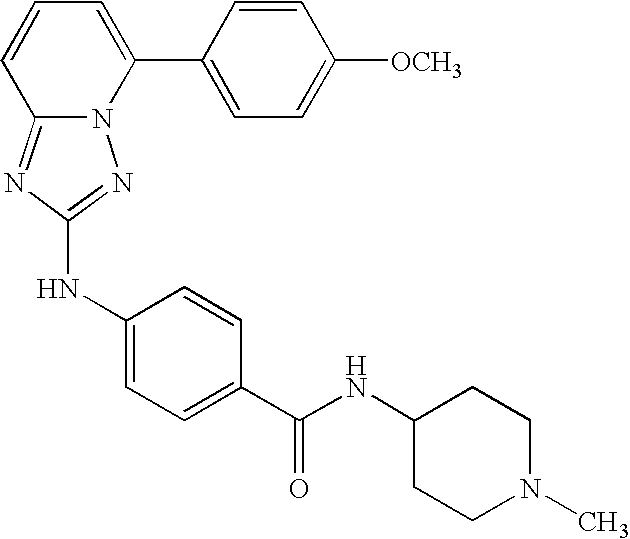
C12=NC(NC3=CC=C(C(NC4CCN(C)CC4)=O)C=C3)=NN1C(C1=CC=C([OCH3])C=C1)=CC=C2
